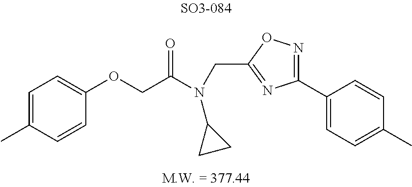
C1(OCC(N(C2CC2)CC2=NC(C3=CC=C(C)C=C3)=NO2)=O)=CC=C(C)C=C1
